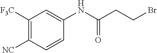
C1=C(NC(CCBr)=O)C=CC([NC])=C1[F3C]
